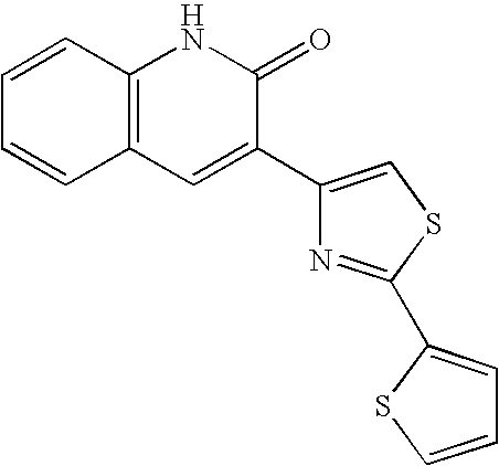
C1=CC2=C(C=C1)C=C(C1=CSC(C3=CC=CS3)=N1)C(=O)N2
